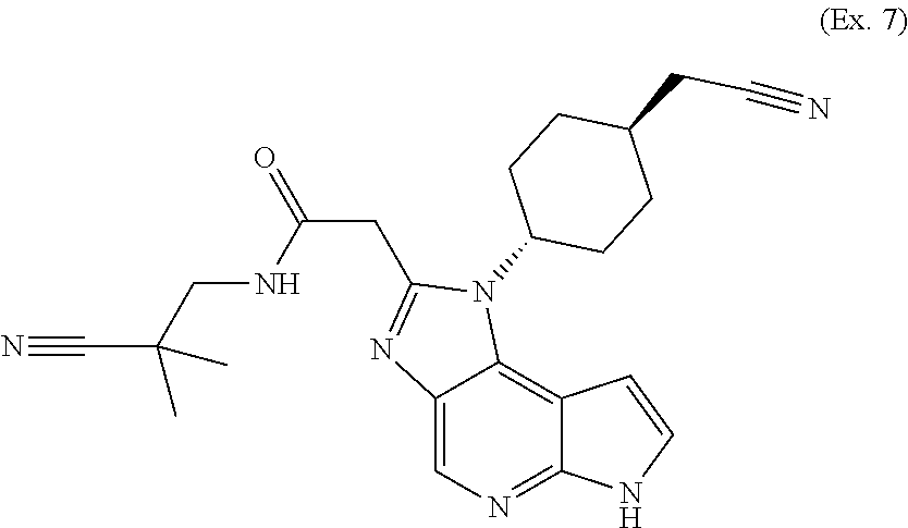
C12=CN=C3C(=C1N(C1CCC(CC#N)CC1)C(CC(=O)NCC(C#N)(C)C)=N2)C=CN3
